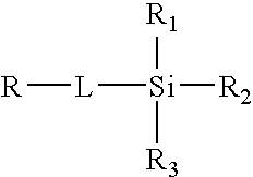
[R][L][Si]([R1])([R2])[R3]
